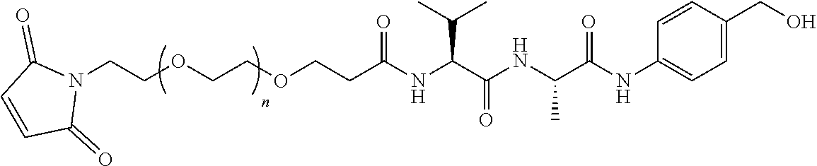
N1(CCOCCOCCC(NC(C(NC(C(NC2=CC=C(CO)C=C2)=O)C)=O)C(C)C)=O)C(=O)C=CC1=O
